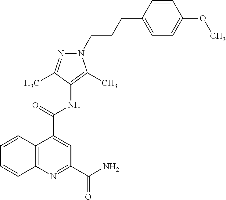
C12=C(N=C(C(=O)N)C=C1C(=O)NC1=C(C)N(CCCC3=CC=C(OC)C=C3)N=C1C)C=CC=C2
